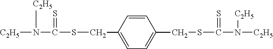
[C2H5]N([C2H5])C(=S)SCC1=CC=C(CSC(=S)N([C2H5])[C2H5])C=C1
